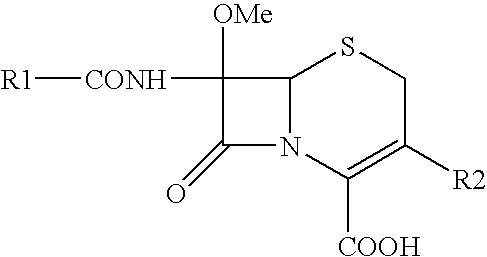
[R1][CONH]C1([OMe])C(=O)N2C1SCC([R2])=C2[COOH]
